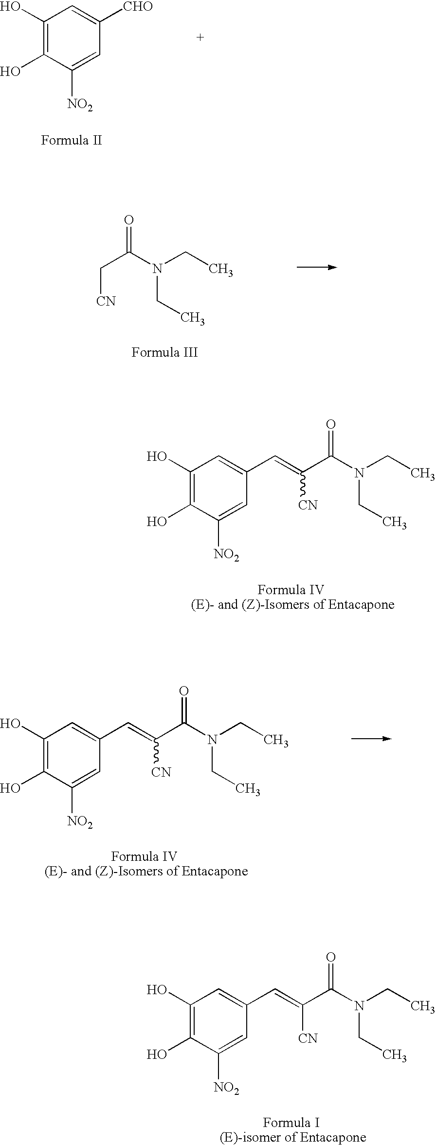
C1(O)=C(O)C([NO2])=CC([CHO])=C1.C(C(N(CC)CC)=O)[CN].C1(O)=C(O)C([NO2])=CC(C=C(C(N(CC)CC)=O)[CN])=C1.C1(O)=C(O)C([NO2])=CC(C=C(C(N(CC)CC)=O)[CN])=C1.C1(O)=C(O)C([NO2])=CC(C=C(C(N(CC)CC)=O)[CN])=C1
